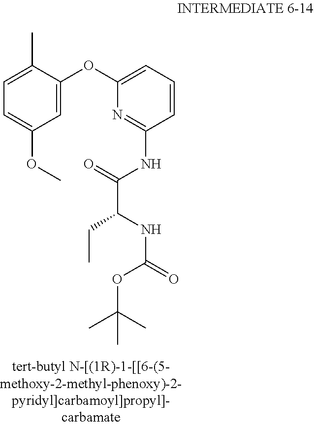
C1=C(OC2=CC=CC(NC(C(CC)NC(=O)OC(C)(C)C)=O)=N2)C(C)=CC=C1OC
